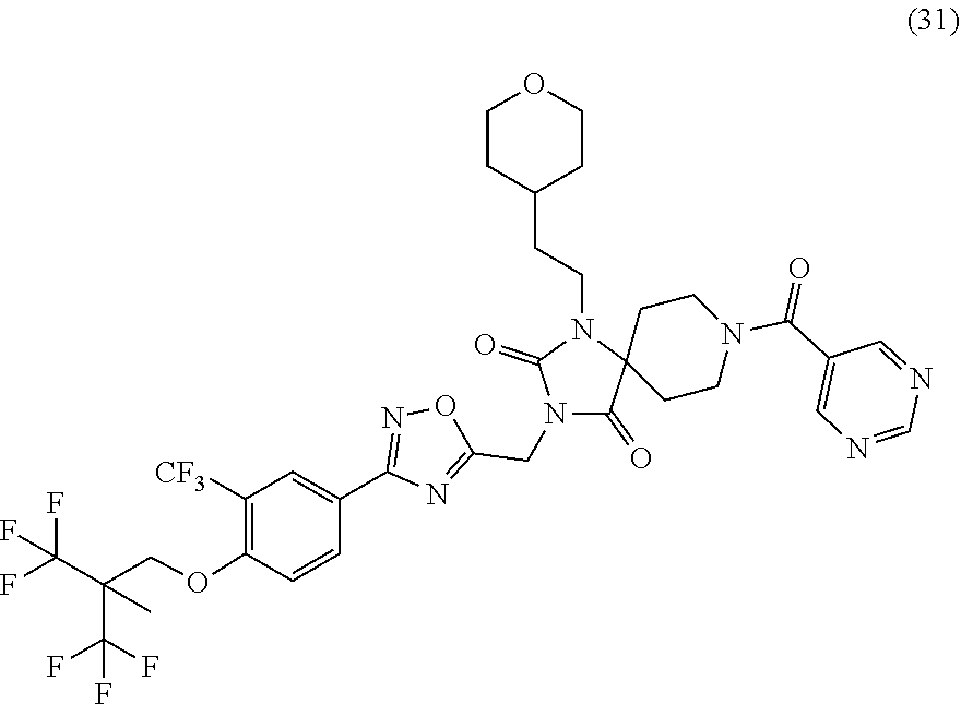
C1(C2=CC([CF3])=C(OCC(C(F)(F)F)(C(F)(F)F)C)C=C2)=NOC(CN2C(=O)C3(CCN(C(C4=CN=CN=C4)=O)CC3)N(CCC3CCOCC3)C2=O)=N1
